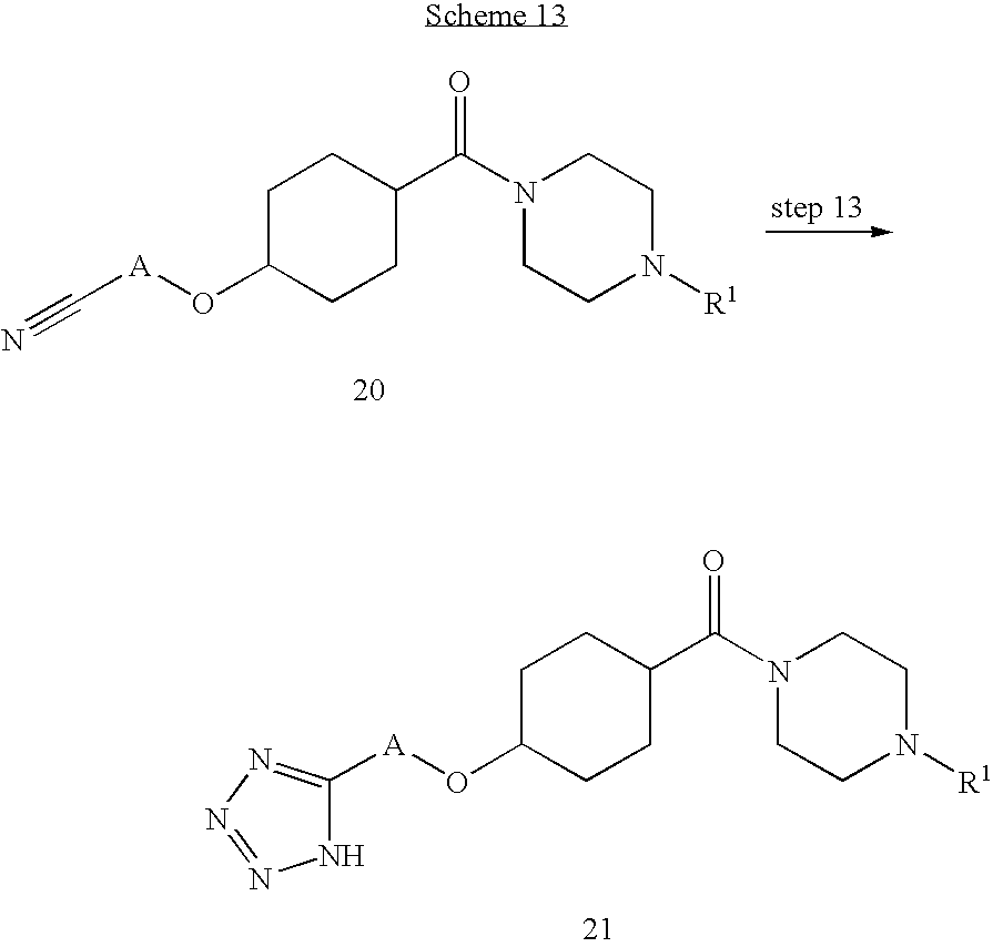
C1C(O[A]C2=NN=NN2)CCC(C(=O)N2CCN([R1])CC2)C1.C1C(O[A]C#N)CCC(C(=O)N2CCN([R1])CC2)C1
